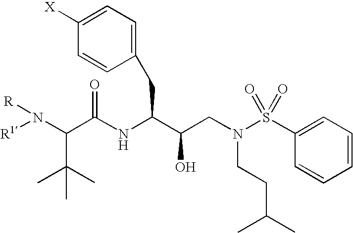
C(NC(C(CN(S(C1=CC=CC=C1)(=O)=O)CCC(C)C)O)CC1=CC=C([X])C=C1)(=O)C(N([R1])[R])C(C)(C)C
